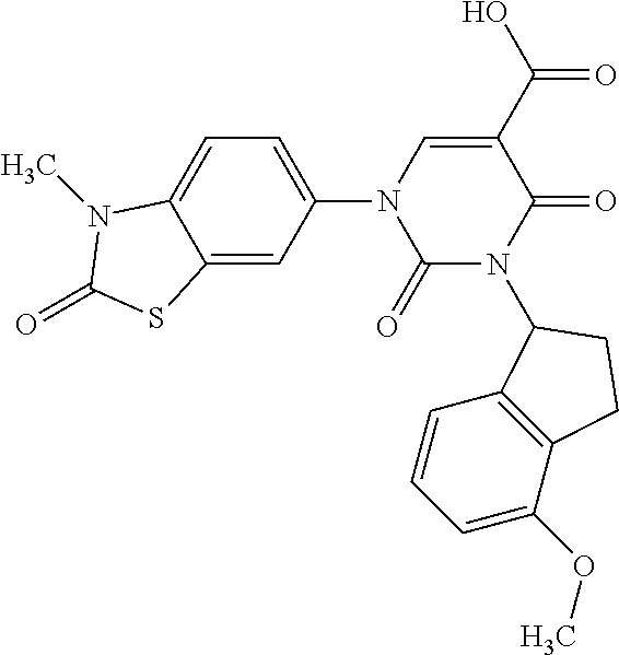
C1=C(N2C(=O)N(C3C4=C(C(OC)=CC=C4)CC3)C(=O)C(C(=O)O)=C2)C=C2C(=C1)N(C)C(=O)S2
